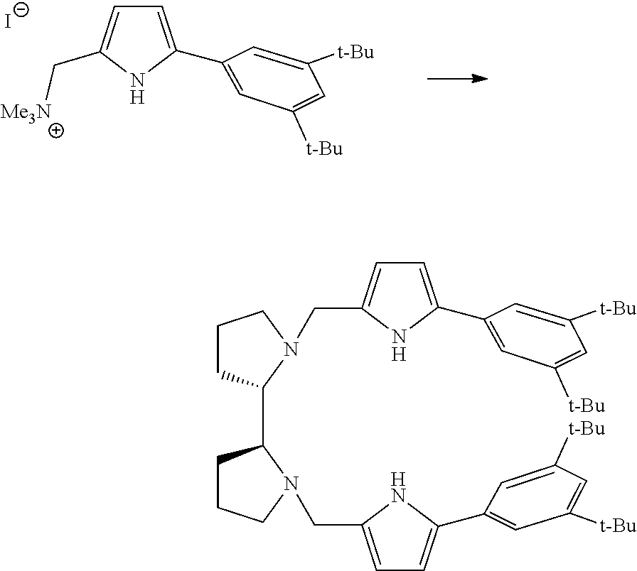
C1(C2=CC=C(CN3C(C4CCCN4CC4=CC=C(C5=CC([t-Bu])=CC([t-Bu])=C5)N4)CCC3)N2)=CC([t-Bu])=CC([t-Bu])=C1.C1(C2=CC=C(C[Me3N])N2)=CC([t-Bu])=CC([t-Bu])=C1.[I-]
